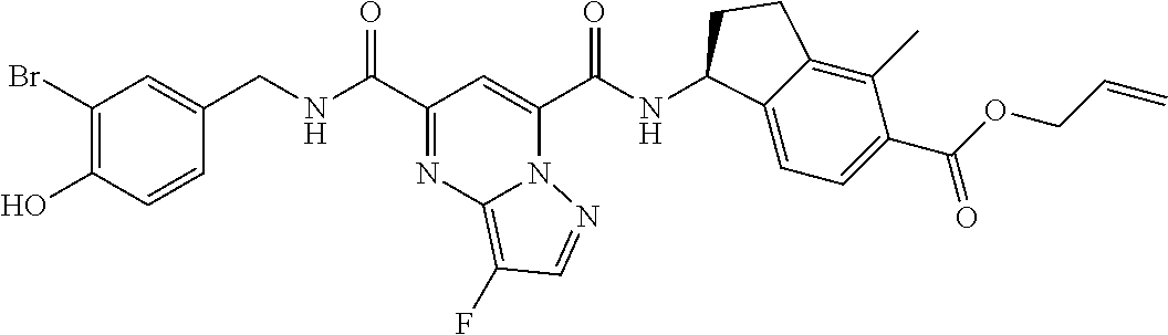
N12C(C(NC3C4=CC=C(C(OCC=C)=O)C(C)=C4CC3)=O)=CC(C(NCC3=CC(Br)=C(O)C=C3)=O)=NC1=C(F)C=N2
